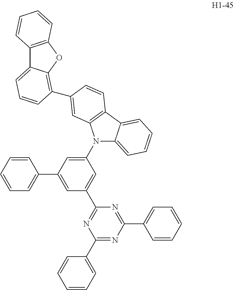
C12=C(OC3=C(C4=CC5=C(C6=CC=CC=C6N5C5=CC(C6=CC=CC=C6)=CC(C6=NC(C7=CC=CC=C7)=NC(C7=CC=CC=C7)=N6)=C5)C=C4)C=CC=C13)C=CC=C2
